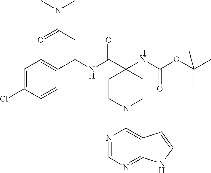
C1=C(Cl)C=CC(C(CC(=O)N(C)C)NC(=O)C2(NC(=O)OC(C)(C)C)CCN(C3=C4C(=NC=N3)NC=C4)CC2)=C1
